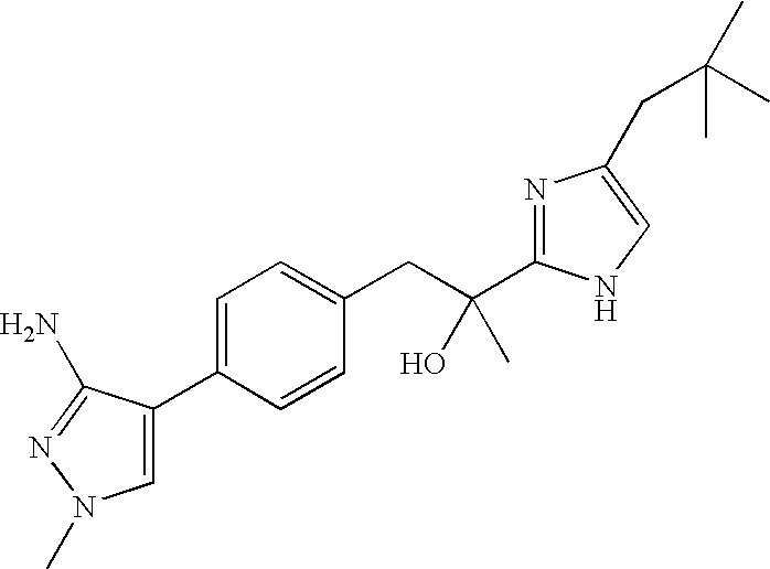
C1(C2=CN(C)N=C2N)=CC=C(CC(C)(O)C2=NC(CC(C)(C)C)=CN2)C=C1
